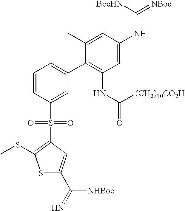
S1C(C(=N)[NHBoc])=CC(S(=O)(=O)C2=CC(C3=C(NC([(CH2)10CO2H])=O)C=C(NC([BocHN])=[NBoc])C=C3C)=CC=C2)=C1SC
